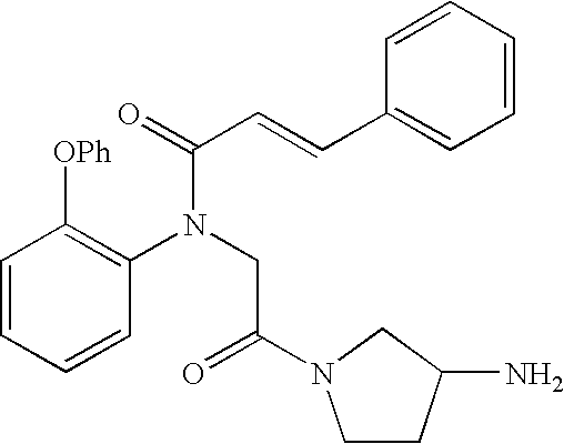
C1=CC=CC(N(CC(=O)N2CCC(N)C2)C(C=CC2=CC=CC=C2)=O)=C1[OPh]
